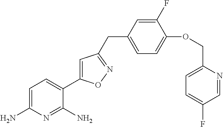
C1=C(N)N=C(N)C(C2=CC(CC3=CC=C(OCC4=CC=C(F)C=N4)C(F)=C3)=NO2)=C1
